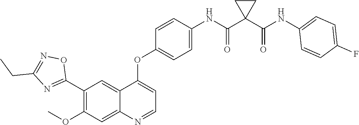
C12=CC(C3=NC(CC)=NO3)=C(OC)C=C1N=CC=C2OC1=CC=C(NC(C2(C(NC3=CC=C(F)C=C3)=O)CC2)=O)C=C1
